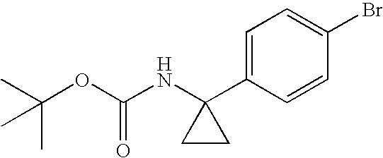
C(OC(NC1(C2=CC=C(Br)C=C2)CC1)=O)(C)(C)C
